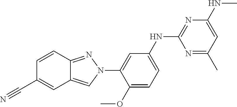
C1=C(NC2=NC(NC)=CC(C)=N2)C=C(N2C=C3C(=N2)C=CC(C#N)=C3)C(OC)=C1
